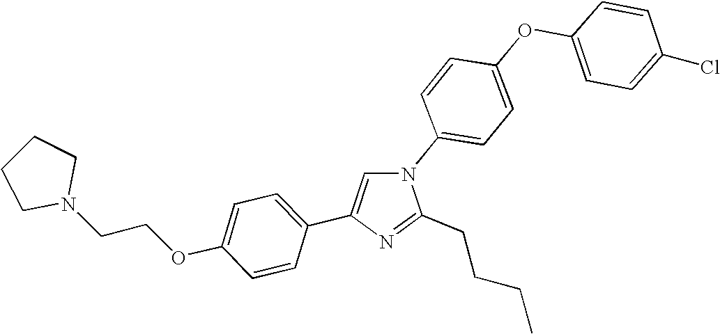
N1(C2=CC=C(OC3=CC=C(Cl)C=C3)C=C2)C=C(C2=CC=C(OCCN3CCCC3)C=C2)N=C1CCCC
